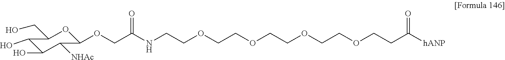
C1(O)C(O)C([NHAc])C(OCC(NCCOCCOCCOCCOCCC([hANP])=O)=O)OC1CO
